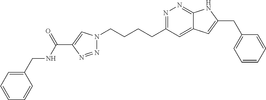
N1=C(CCCCN2N=NC(C(NCC3=CC=CC=C3)=O)=C2)C=C2C(=N1)NC(CC1=CC=CC=C1)=C2
